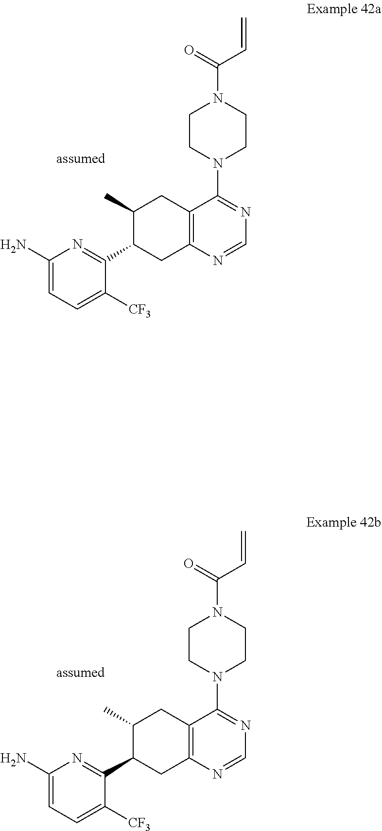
C1(N)=CC=C([CF3])C(C2CC3=C(CC2C)C(N2CCN(C(=O)C=C)CC2)=NC=N3)=N1.C1(N)=CC=C([CF3])C(C2CC3=C(CC2C)C(N2CCN(C(=O)C=C)CC2)=NC=N3)=N1
